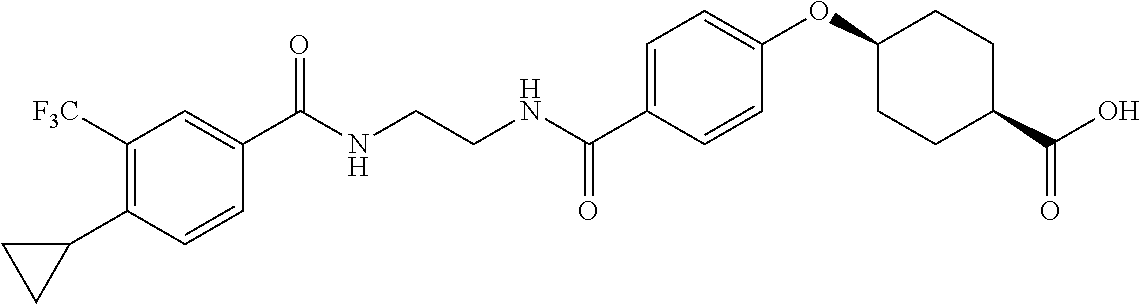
C1(C(NCCNC(C2=CC=C(OC3CCC(C(O)=O)CC3)C=C2)=O)=O)=CC([F3C])=C(C2CC2)C=C1
